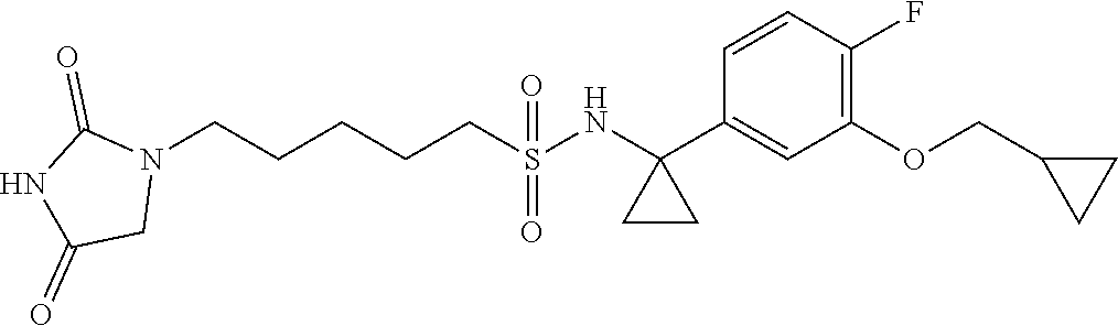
N1(CCCCCS(=O)(=O)NC2(C3=CC(OCC4CC4)=C(F)C=C3)CC2)C(=O)NC(=O)C1
